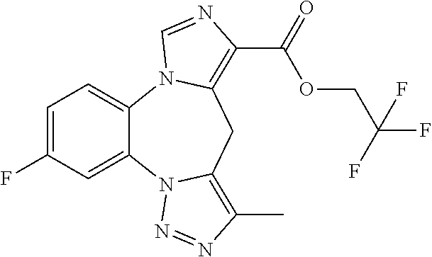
C1=C(F)C=C2C(=C1)N1C(=C(C(=O)OCC(F)(F)F)N=C1)CC1=C(C)N=NN21
